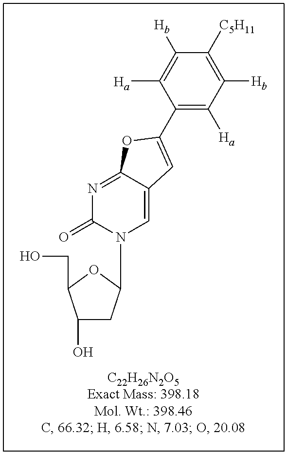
N1=C2C(=CN(C3CC(O)C(CO)O3)C1=O)C=C(C1=C([Ha])C([Hb])=C([C5H11])C([Hb])=C1[Ha])O2
